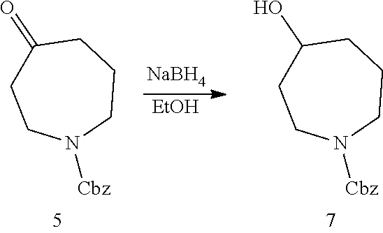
[NaBH4].[EtOH].C1(=O)CCN([Cbz])CCC1.C1(O)CCN([Cbz])CCC1
